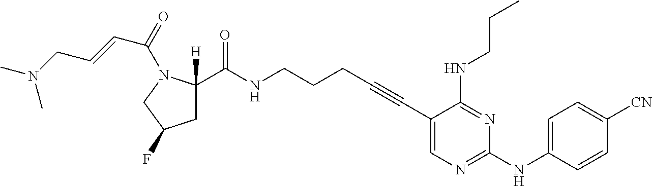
C1(C#CCCCNC(=O)C2([H])CC(F)CN2C(C=CCN(C)C)=O)=CN=C(NC2=CC=C([CN])C=C2)N=C1NCCC
